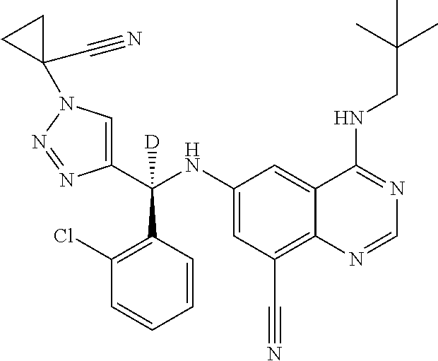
C1(NC(C2=CN(C3(C#N)CC3)N=N2)(C2=C(Cl)C=CC=C2)[D])=CC(C#N)=C2C(=C1)C(NCC(C)(C)C)=NC=N2
